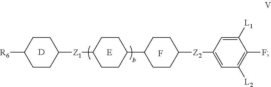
C1C([R6])CCC([Z1]C2CCC(C3CCC([Z2]C4=CC([L2])=C(F)C([L1])=C4)CC3)CC2)C1.[D].F
